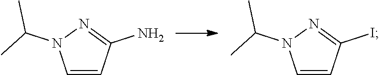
C1=CC(N)=NN1C(C)C.C1=CC(I)=NN1C(C)C
